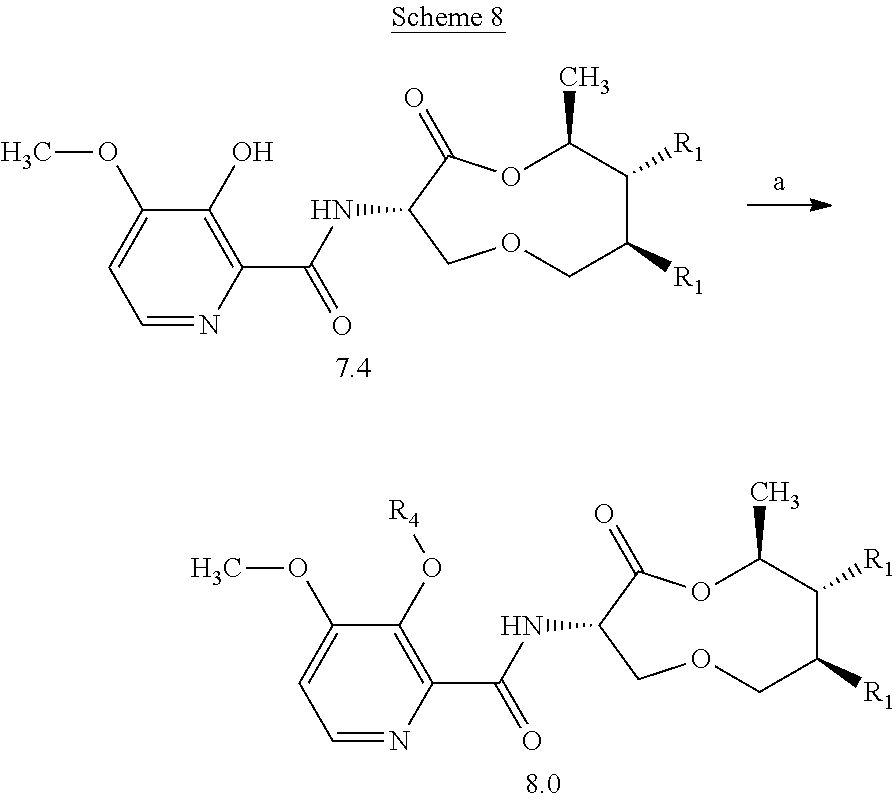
O1C(C)C([R1])C([R1])COCC(NC(C2=C(O)C(OC)=CC=N2)=O)C1=O.O1C(C)C([R1])C([R1])COCC(NC(C2=C(O[R4])C(OC)=CC=N2)=O)C1=O
